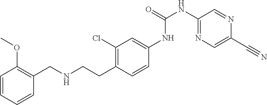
C1=CC=CC(CNCCC2=C(Cl)C=C(NC(NC3=NC=C(C#N)N=C3)=O)C=C2)=C1OC
